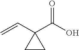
C1CC1(C(O)=O)C=C
